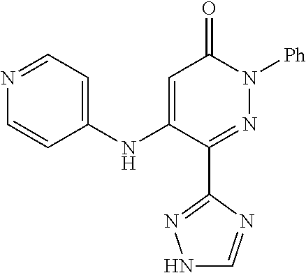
C1(C2=NN([Ph])C(=O)C=C2NC2=CC=NC=C2)=NNC=N1
